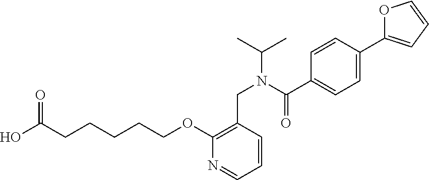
OC(CCCCCOC1=C(CN(C(C)C)C(C2=CC=C(C3=CC=CO3)C=C2)=O)C=CC=N1)=O
